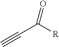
C(C([R])=O)#C
